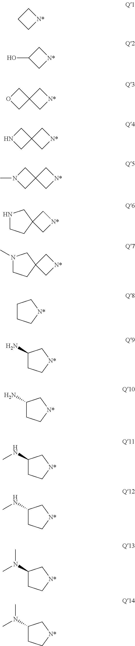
C1C[N*]C1.C1(O)C[N*]C1.C12(C[N*]C1)COC2.C12(C[N*]C1)CNC2.C12(C[N*]C1)CN(C)C2.C12(C[N*]C1)CNCC2.C12(C[N*]C1)CN(C)CC2.[N*]1CCCC1.[N*]1CC(N)CC1.[N*]1CC(N)CC1.[N*]1CC(NC)CC1.[N*]1CC(NC)CC1.[N*]1CC(N(C)C)CC1.[N*]1CC(N(C)C)CC1
